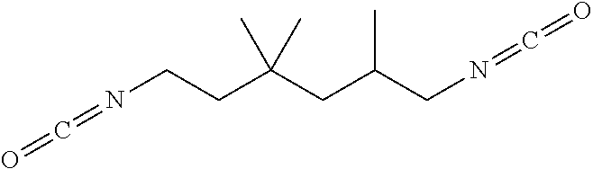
N(CCC(CC(CN=C=O)C)(C)C)=C=O
